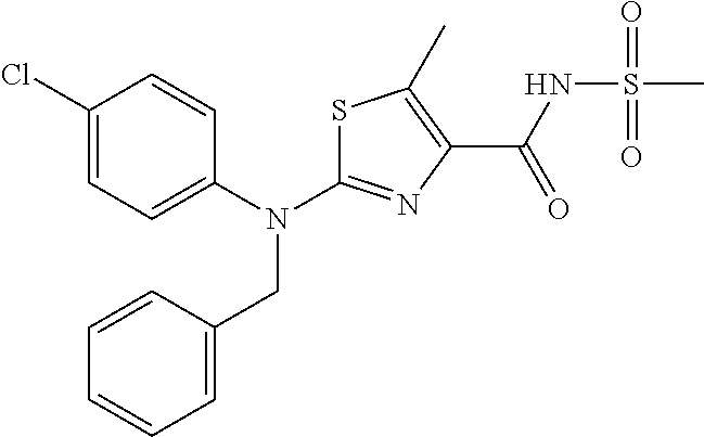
C1(Cl)=CC=C(N(C2=NC(C(NS(C)(=O)=O)=O)=C(C)S2)CC2=CC=CC=C2)C=C1
